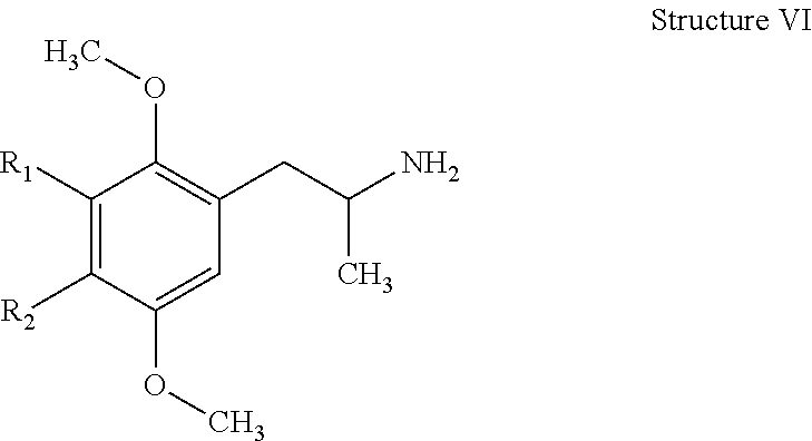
C1([R1])=C([R2])C(OC)=CC(CC(N)C)=C1OC
